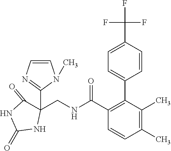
C1=CN(C)C(C2(CNC(C3=C(C4=CC=C(C(F)(F)F)C=C4)C(C)=C(C)C=C3)=O)C(=O)NC(=O)N2)=N1
